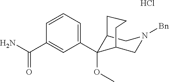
C12C(OC)(C3=CC=CC(C(N)=O)=C3)C(CN([Bn])C1)CCC2.Cl
